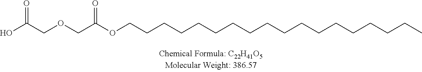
C(CCC)CCCCCCCCCCCCCCOC(COCC(=O)O)=O
